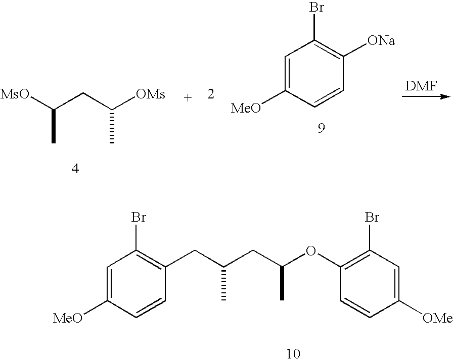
[MsO]C(CC([OMs])C)C.C1=C([MeO])C=CC([ONa])=C1Br.C1=C([MeO])C=CC(CC(CC(OC2=C(Br)C=C([OMe])C=C2)C)C)=C1Br
